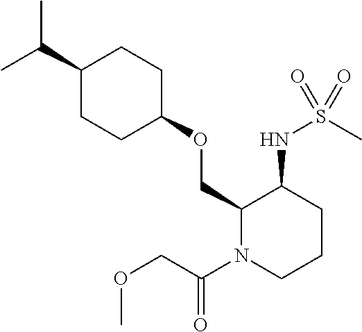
C(C1CCC(OCC2N(C(COC)=O)CCCC2NS(C)(=O)=O)CC1)(C)C
